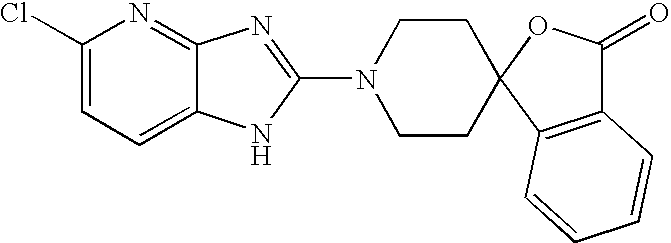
C1(Cl)=CC=C2C(=N1)N=C(N1CCC3(CC1)OC(=O)C1=C3C=CC=C1)N2
